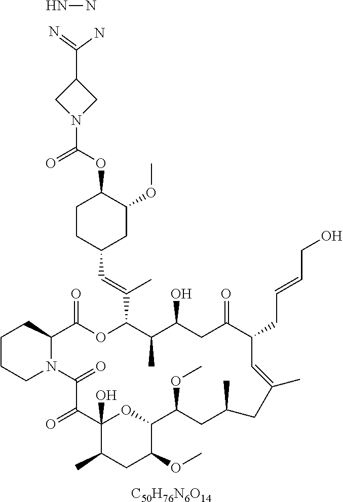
[C50H76N6O14].NN.C1CCN2C(C1)C(=O)OC(C(=CC1CC(OC)C(OC(=O)N3CC(C(N)=N)C3)CC1)C)C(C)C(O)CC(=O)C(CC=CCO)C=C(C)CC(C)CC(OC)C1OC(O)(C(=O)C2=O)C(C)CC1OC
